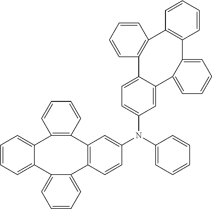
C1(N(C2=CC3=C(C=C2)C2=CC=CC=C2C2=CC=CC=C2C2=C3C=CC=C2)C2=CC=CC=C2)=CC=C2C(=C1)C1=CC=CC=C1C1=C(C3=C2C=CC=C3)C=CC=C1
